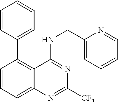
C1=CC=C2C(=C1C1=CC=CC=C1)C(NCC1=CC=CC=N1)=NC([CF3])=N2
